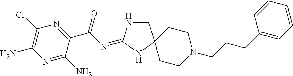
C1NC(=NC(C2=NC(Cl)=C(N)N=C2N)=O)NC12CCN(CCCC1=CC=CC=C1)CC2
